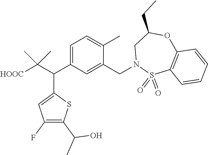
C1=C(C(C([HOOC])(C)C)C2=CC(F)=C(C(O)C)S2)C=C(CN2S(=O)(=O)C3=C(OC(CC)C2)C=CC=C3)C(C)=C1
